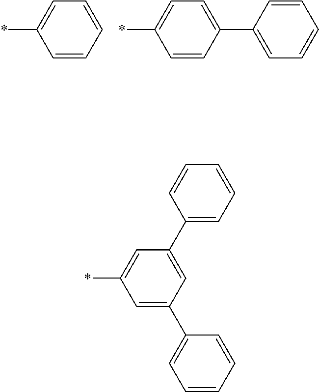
C1=CC=CC(*)=C1.C1=C(C2=CC=CC=C2)C=CC(*)=C1.C1(C2=CC=CC=C2)=CC(C2=CC=CC=C2)=CC(*)=C1
